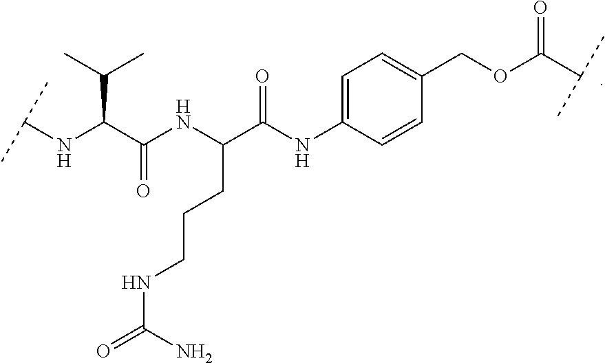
C(NC(C(NC(CCCNC(=O)N)C(NC1=CC=C(COC(C(C)C)=O)C=C1)=O)=O)C(C)C)(C)C
